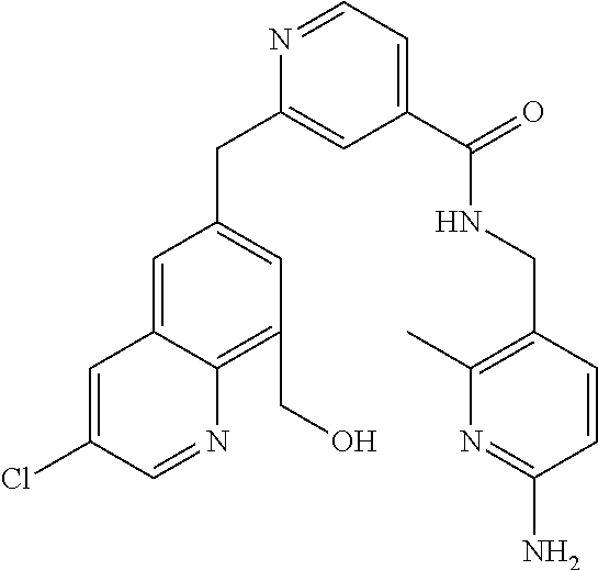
N1=CC=C(C(NCC2=C(C)N=C(N)C=C2)=O)C=C1CC1=CC(CO)=C2C(=C1)C=C(Cl)C=N2
